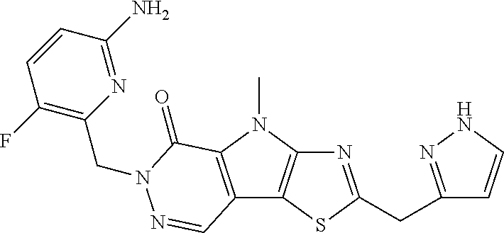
N1=C(CC2=NNC=C2)SC2=C1N(C)C1=C2C=NN(CC2=C(F)C=CC(N)=N2)C1=O
